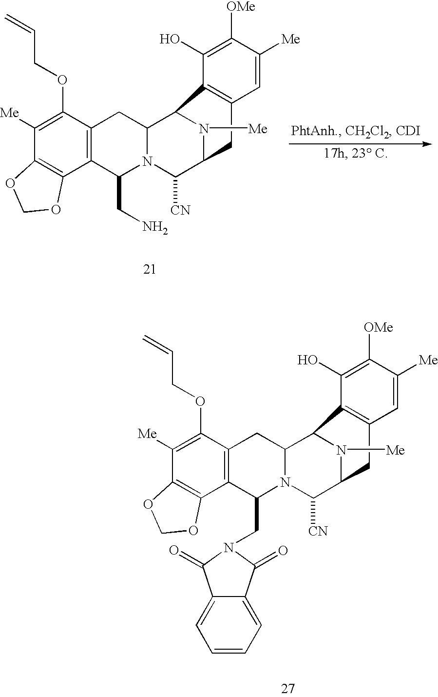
C1([Me])=C(OCC=C)C2=C(C3=C1OCO3)C(CN)N1C(C3N([Me])C(C1[CN])CC1=C3C(O)=C([OMe])C([Me])=C1)C2.C1([Me])=C(OCC=C)C2=C(C3=C1OCO3)C(CN1C(=O)C3=CC=CC=C3C1=O)N1C(C3N([Me])C(C1[CN])CC1=C3C(O)=C([OMe])C([Me])=C1)C2
